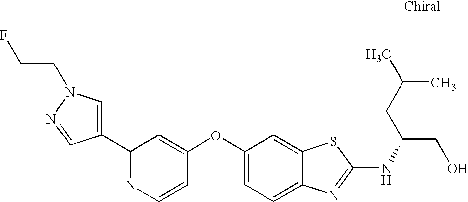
N1=C(C2=CN(CCF)N=C2)C=C(OC2=CC=C3C(=C2)SC(NC(CO)CC(C)C)=N3)C=C1
